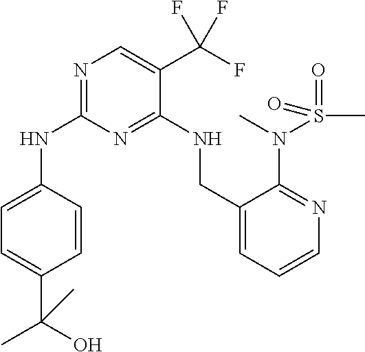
N(C1=NC=C(C(F)(F)F)C(NCC2=CC=CN=C2N(S(=O)(=O)C)C)=N1)C1=CC=C(C(O)(C)C)C=C1
